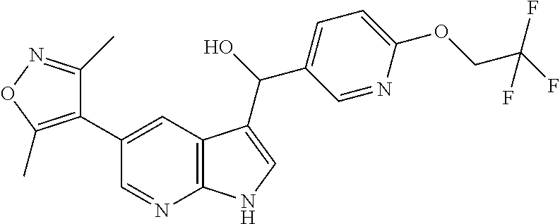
C1(C)=NOC(C)=C1C1=CC2=C(N=C1)NC=C2C(O)C1=CC=C(OCC(F)(F)F)N=C1
